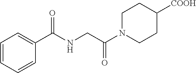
C1=CC=CC(C(NCC(=O)N2CCC([COOH])CC2)=O)=C1
